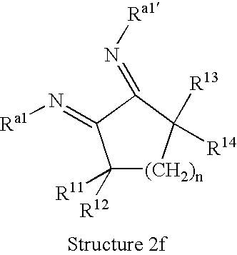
C1([R11])([R12])[(CH2)n]C([R13])([R14])C(=N[Ra1])C1=N[Ra1]
